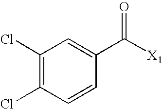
C1(Cl)=C(Cl)C=CC(C([X1])=O)=C1
